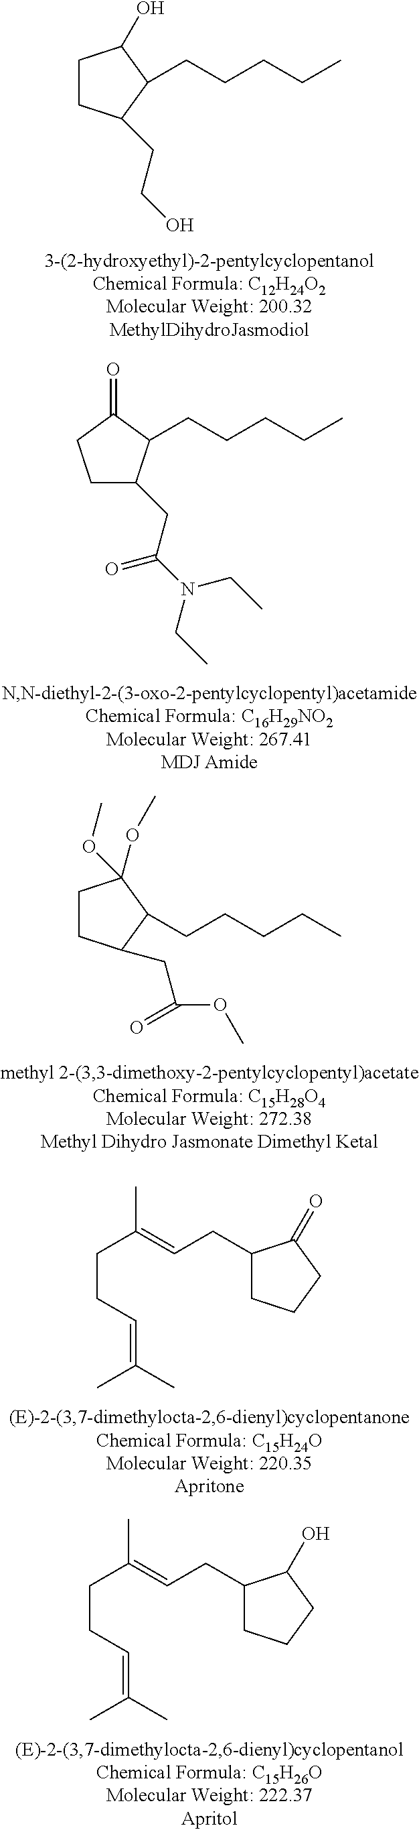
C1CC(CCO)C(CCCCC)C1O.C1C(CC(N(CC)CC)=O)C(CCCCC)C(=O)C1.C1CC(CC(OC)=O)C(CCCCC)C1(OC)OC.CC(CCC=C(C)C)=CCC1CCCC1=O.CC(CCC=C(C)C)=CCC1CCCC1O
